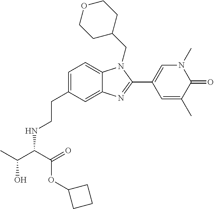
C1=C(CCNC(C(C)O)C(=O)OC2CCC2)C=C2C(=C1)N(CC1CCOCC1)C(C1=CN(C)C(=O)C(C)=C1)=N2
